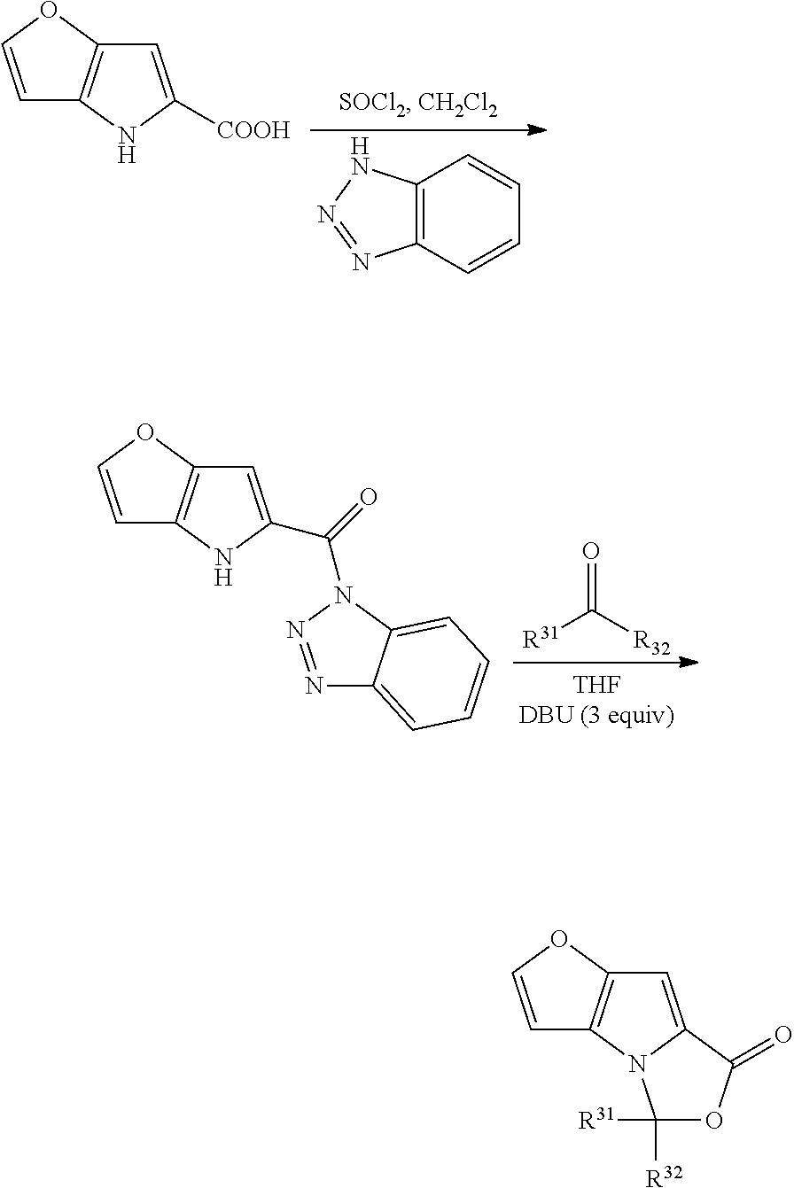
C12=C(C=CC=C1)N=NN2.C1=COC2=C1NC([COOH])=C2.[R31]C(=O)[R32].C1=COC2=C1NC(C(N1C3=CC=CC=C3N=N1)=O)=C2.C1=COC2=C1N1C(=C2)C(=O)OC1([R32])[R31]
